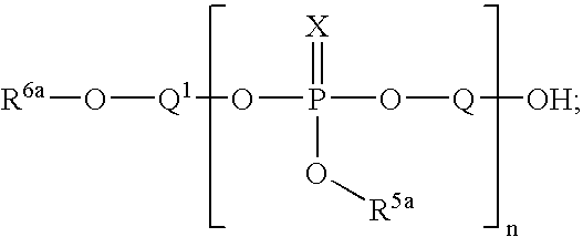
[R6a]O[Q1]OP(O[Q][OH])(O[R5a])=[X]
